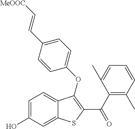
C1=C(O)C=C2C(=C1)C(OC1=CC=C(C=C[MeOOC])C=C1)=C(C(C1=C(C)C=CC=C1C)=O)S2
